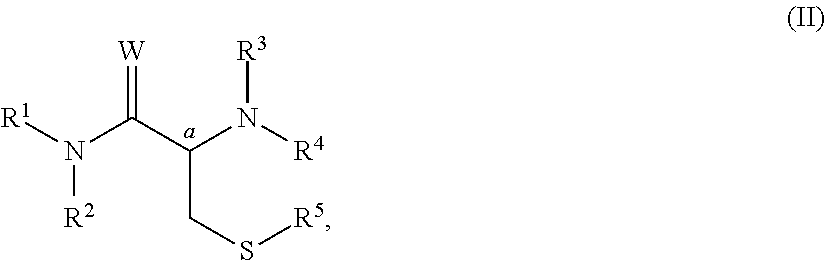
C(CS[R5])(N([R4])[R3])C(N([R1])[R2])=[W]
